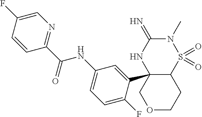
C12(C3=CC(NC(C4=NC=C(F)C=C4)=O)=CC=C3F)C(S(=O)(=O)N(C)C(=N)N1)CCOC2
